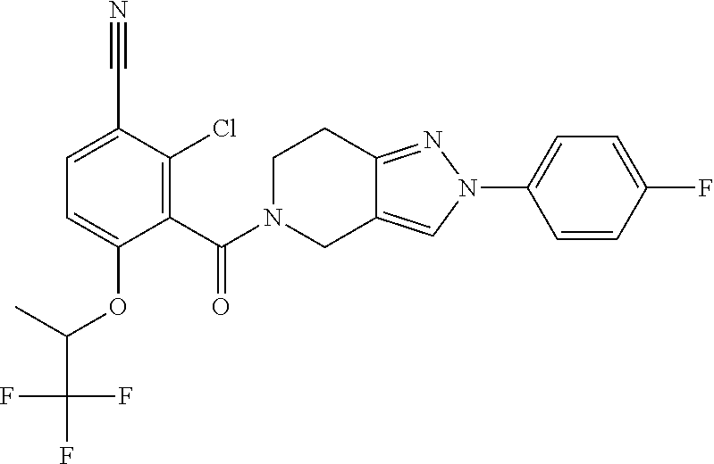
C12=NN(C3=CC=C(F)C=C3)C=C1CN(C(=O)C1=C(Cl)C(C#N)=CC=C1OC(C(F)(F)F)C)CC2
